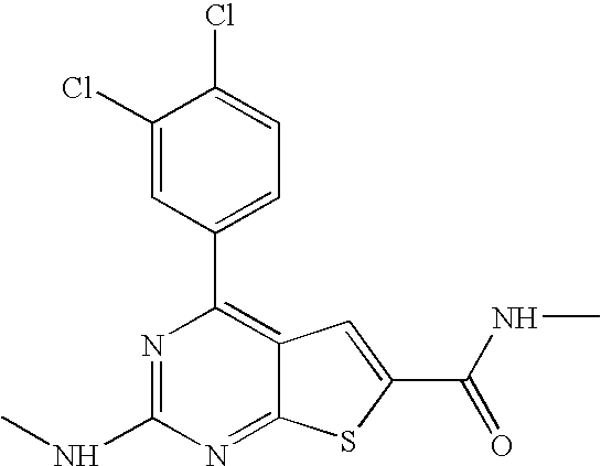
C1(Cl)=CC(C2=C3C(=NC(NC)=N2)SC(C(=O)NC)=C3)=CC=C1Cl
